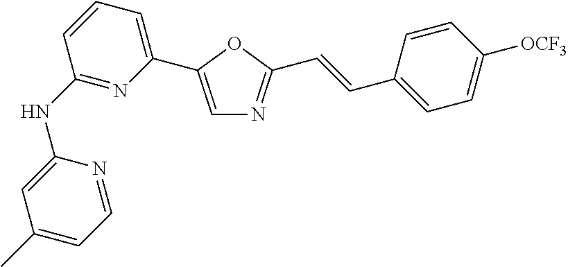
C1(NC2=NC(C3=CN=C(C=CC4=CC=C([OCF3])C=C4)O3)=CC=C2)=CC(C)=CC=N1
